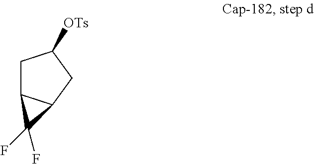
C1C2C(CC1[OTs])C2(F)F
